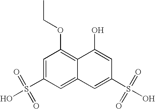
C1=C2C(=C(OCC)C=C1S(=O)(=O)O)C(O)=CC(S(O)(=O)=O)=C2
